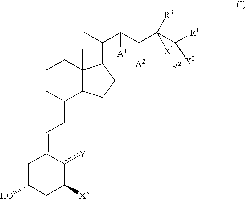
C1CC(=CC=C2CC(O)CC([X3])c2[Y])C2C(C)(C1)C(C(C)C(C(C(C([R1])([R2])[X2])([X1])[R3])[A2])[A1])CC2
